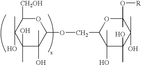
C1(O)(C)C(C)(O)C(OCC2C(C)(O)C(O)(C)C(C)(O)C(C)(O[R])O2)OC([CH2OH])C1(C)O
